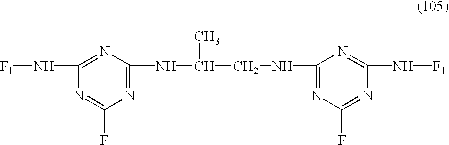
N1=C(F)N=C(NC(CNC2=NC(F)=NC(N[F1])=N2)C)N=C1N[F1]
